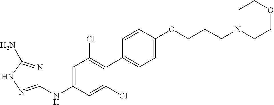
C1(NC2=CC(Cl)=C(C3=CC=C(OCCCN4CCOCC4)C=C3)C(Cl)=C2)=NNC(N)=N1
